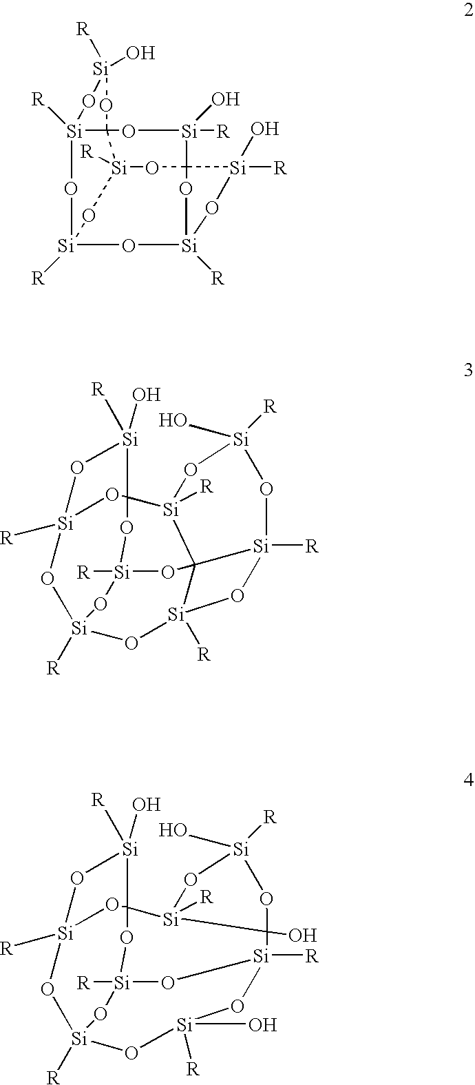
O1[Si]2([R])O[Si]3([R])O[Si](O)([R])O[Si]4([R])O[Si]([R])(OC1([Si]1([R])O[Si]([R])(O)OC14O)[Si]([R])(O)O2)O3.O1[Si]2([R])O[Si]3([R])O[Si]4([R])O[Si]5([R])O[Si]([R])(O)O[Si]6([R])C1([Si]([R])(O)O2)O[Si]([R])(O3)OC465.[Si]12([R])O[Si]3([R])O[Si]4([R])OC5([Si]([R])(O)OC1([Si]([R])(O3)O5)O[Si](O)([R])O2)[Si](O)([R])O4
